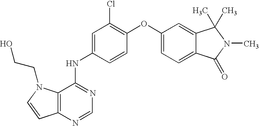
C12=C(N=CN=C1NC1=CC(Cl)=C(OC3=CC=C4C(=C3)C(C)(C)N(C)C4=O)C=C1)C=CN2CCO
